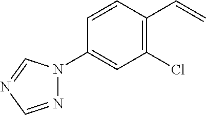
N1=CN=CN1C1=CC(Cl)=C(C=C)C=C1
